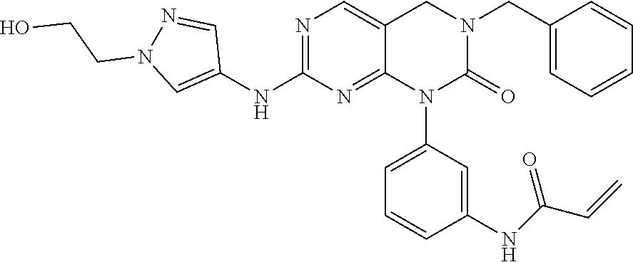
C1(CN2CC3=CN=C(NC4=CN(CCO)N=C4)N=C3N(C3=CC=CC(NC(C=C)=O)=C3)C2=O)=CC=CC=C1
